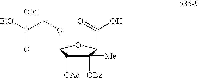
C1([Me])([OBz])C([OAc])C(OCP([EtO])(=O)[OEt])OC1C(O)=O
